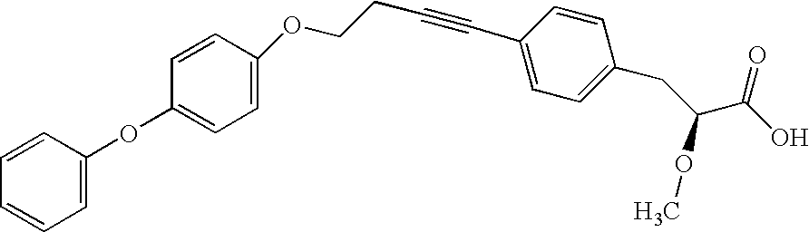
C1(OCCC#CC2=CC=C(CC(C(O)=O)OC)C=C2)=CC=C(OC2=CC=CC=C2)C=C1
